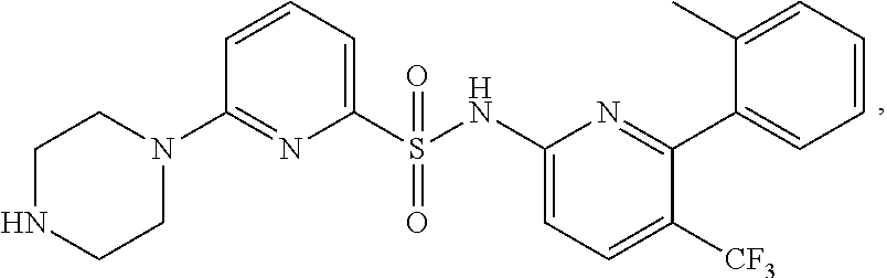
C1NCCN(C2=NC(S(=O)(=O)NC3=CC=C([CF3])C(C4=CC=CC=C4C)=N3)=CC=C2)C1
